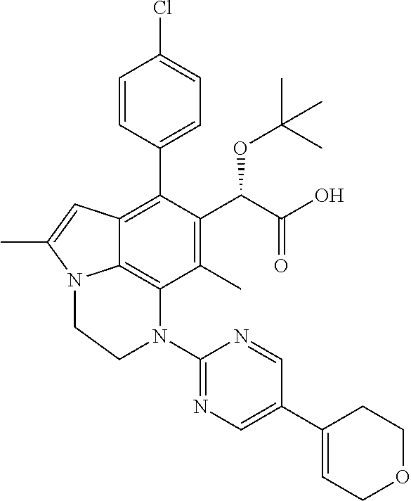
C1(C)=C(C(C(O)=O)OC(C)(C)C)C(C2=CC=C(Cl)C=C2)=C2C3=C1N(C1=NC=C(C4=CCOCC4)C=N1)CCN3C(C)=C2
